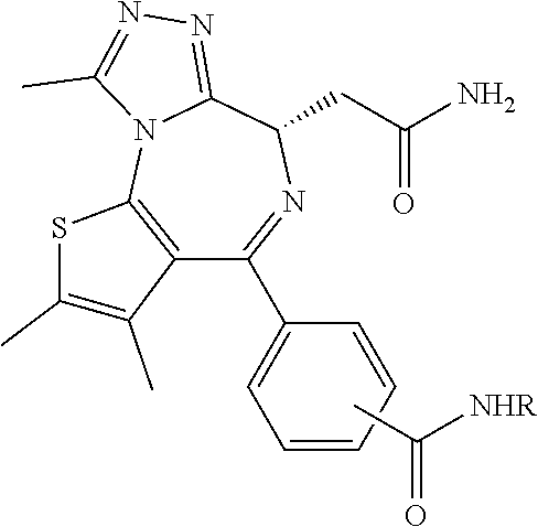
CC([NHR])=O.NC(CC1N=C(C2=CC=CC=C2)C2=C(N3C1=NN=C3C)SC(C)=C2C)=O
